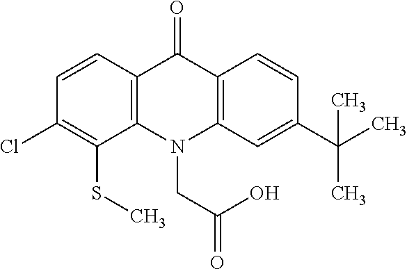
C12=C(N(CC(O)=O)C3=C(C1=O)C=CC(C(C)(C)C)=C3)C(SC)=C(Cl)C=C2
